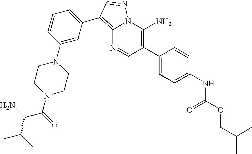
C12=C(C3=CC=CC(N4CCN(C(=O)C(C(C)C)N)CC4)=C3)C=NN1C(N)=C(C1=CC=C(NC(OCC(C)C)=O)C=C1)C=N2
